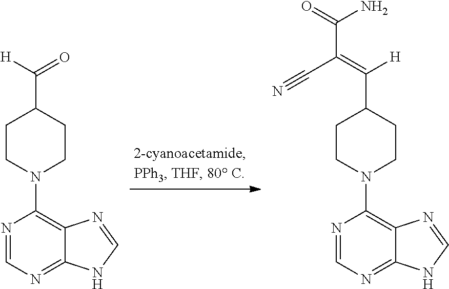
N1=CN=C2C(=C1N1CCC(C(=O)[H])CC1)N=CN2.N1=CN=C2C(=C1N1CCC(C([H])=C(C(=O)N)C#N)CC1)N=CN2
